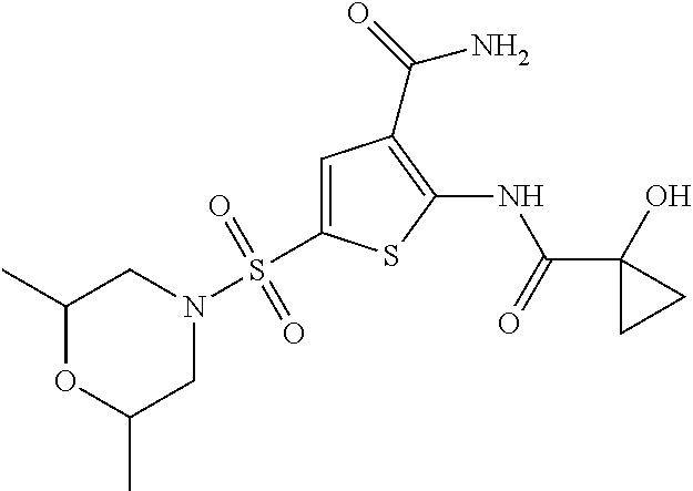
C1(C(=O)NC2=C(C(=O)N)C=C(S(N3CC(C)OC(C)C3)(=O)=O)S2)(O)CC1
